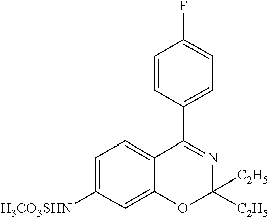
C1=C([H3CO3SHN])C=C2C(=C1)C(C1=CC=C(F)C=C1)=NC([C2H5])([C2H5])O2
